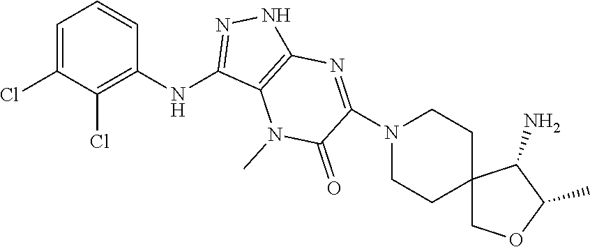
C1=C(Cl)C(Cl)=C(NC2=NNC3=C2N(C)C(=O)C(N2CCC4(CC2)COC(C)C4N)=N3)C=C1
